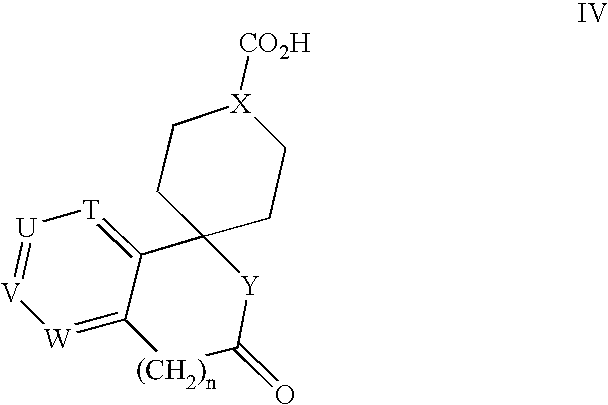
[U]1=[V][W]=C2C(=[T]1)C1([Y]C(=O)[(CH2)n]2)CC[X]([CO2H])CC1
